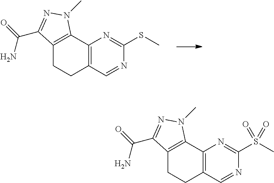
C12=C(C=NC(SC)=N1)CCC1=C2N(C)N=C1C(=O)N.C12=C(C=NC(S(C)(=O)=O)=N1)CCC1=C2N(C)N=C1C(=O)N
